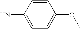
C1(N)=CC=C(OC)C=C1
